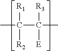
CC([R1])(C([R3])(C)[E])[R2]
